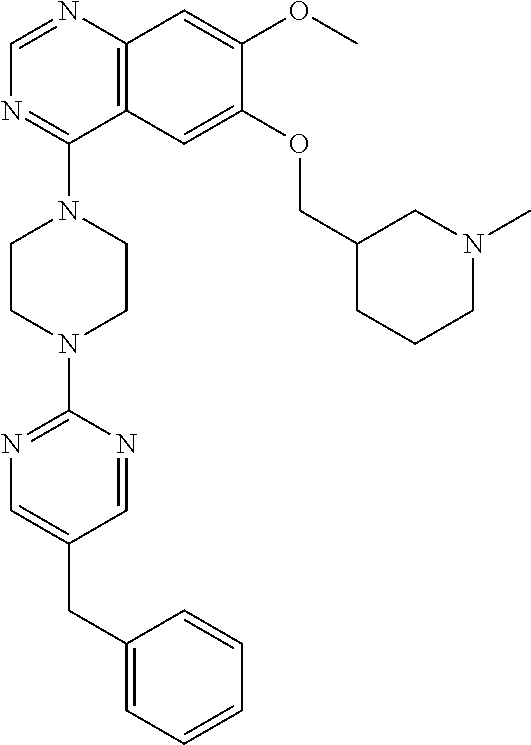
C12=C(N=CN=C1N1CCN(C3=NC=C(CC4=CC=CC=C4)C=N3)CC1)C=C(OC)C(OCC1CCCN(C)C1)=C2
